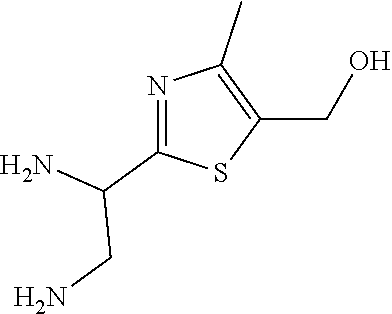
N1=C(C(N)CN)SC(CO)=C1C
